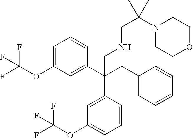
C1=C(OC(F)(F)F)C=C(C(CC2=CC=CC=C2)(CNCC(N2CCOCC2)(C)C)C2=CC(OC(F)(F)F)=CC=C2)C=C1
